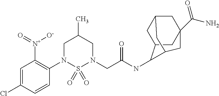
C1=C(Cl)C=CC(N2S(=O)(=O)N(CC(NC3C4CC5CC(C(=O)N)(CC3C5)C4)=O)CC(C)C2)=C1[N+](=O)[O-]
